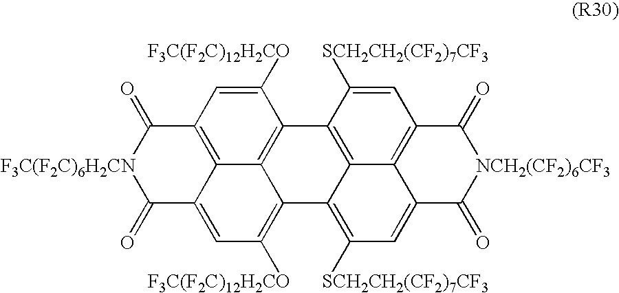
C1([F3C(F2C)12H2CO])=CC2=C3C4=C1C1=C5C(=C([SCH2CH2(CF2)7CF3])C=C6C5=C(C=C1[SCH2CH2(CF2)7CF3])C(=O)[NCH2(CF2)6CF3]C6=O)C4=C([F3C(F2C)12H2CO])C=C3C(=O)[F3C(F2C)6H2CN]C2=O
